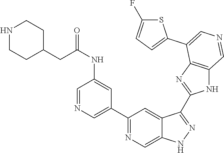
C1(C2=CN=CC(NC(=O)CC3CCNCC3)=C2)=NC=C2C(=C1)C(C1=NC3=C(N1)C=NC=C3C1=CC=C(F)S1)=NN2
